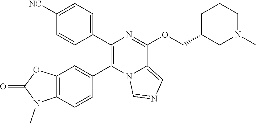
C1=CC(C2=C(C3=CC4=C(C=C3)N(C)C(=O)O4)N3C(=CN=C3)C(OCC3CN(C)CCC3)=N2)=CC=C1[NC]
